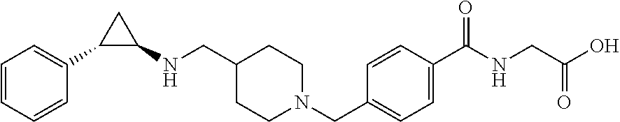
C1=CC=CC(C2C(NCC3CCN(CC4=CC=C(C(NCC(O)=O)=O)C=C4)CC3)C2)=C1
